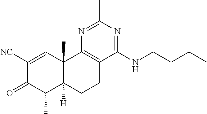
C1([NC])=CC2(C)C([H])(C(C)C1=O)CCC1=C2N=C(C)N=C1NCCCC
